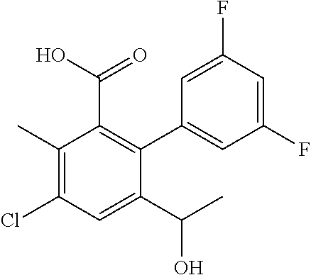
C1(C)=C(Cl)C=C(C(C)O)C(C2=CC(F)=CC(F)=C2)=C1C(O)=O
